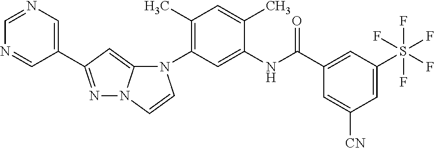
C1(C)=C(N2C3=CC(C4=CN=CN=C4)=NN3C=C2)C=C(NC(C2=CC(S(F)(F)(F)(F)F)=CC([CN])=C2)=O)C(C)=C1
